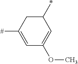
C1(*)CC([#])=CC(OC)=C1
